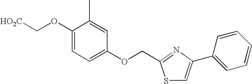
[HO2C]COC1=CC=C(OCC2=NC(C3=CC=CC=C3)=CS2)C=C1C
